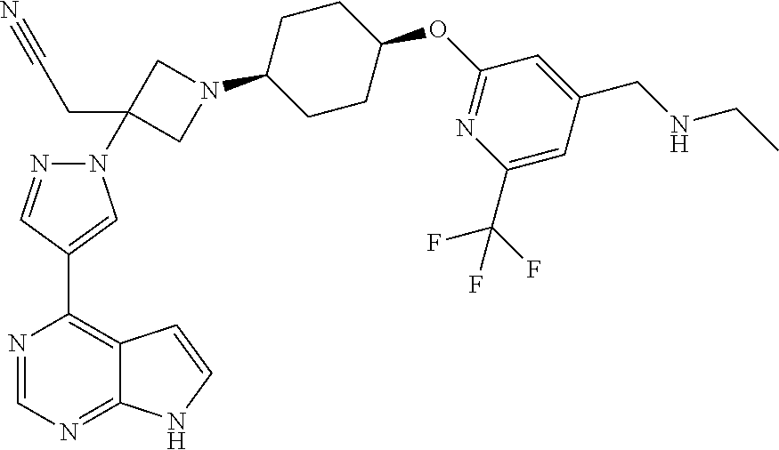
C1(C2=CN(C3(CC#N)CN(C4CCC(OC5=NC(C(F)(F)F)=CC(CNCC)=C5)CC4)C3)N=C2)=C2C(=NC=N1)NC=C2
